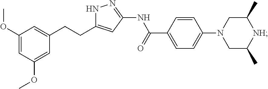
C1(OC)=CC(OC)=CC(CCC2=CC(NC(C3=CC=C(N4CC(C)[NH]C(C)C4)C=C3)=O)=NN2)=C1
